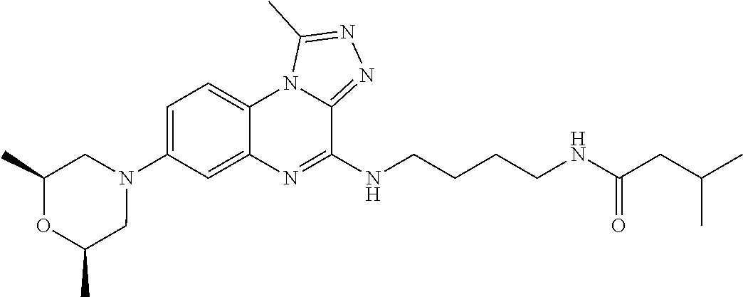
N1(C2=CC=C3C(=C2)N=C(NCCCCNC(CC(C)C)=O)C2=NN=C(C)N32)CC(C)OC(C)C1
